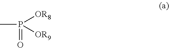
CP([OR8])([OR9])=O
